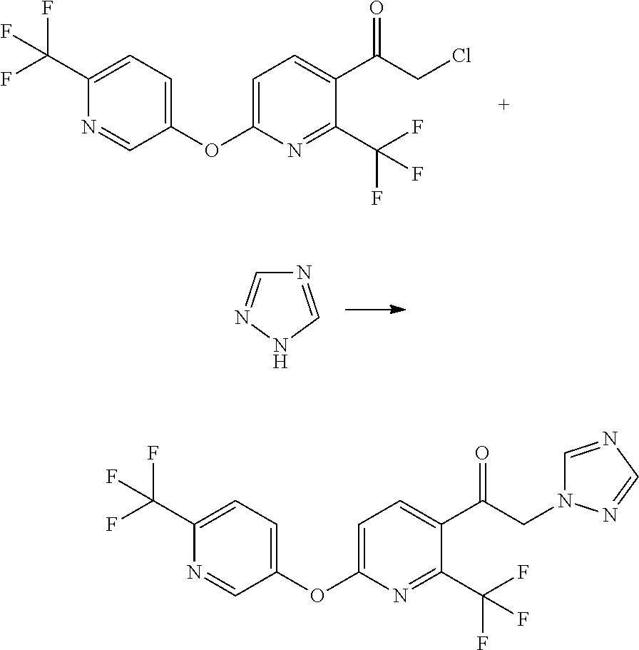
C1(C(F)(F)F)=CC=C(OC2=CC=C(C(CCl)=O)C(C(F)(F)F)=N2)C=N1.C1=NNC=N1.C1(C(F)(F)F)=CC=C(OC2=CC=C(C(CN3C=NC=N3)=O)C(C(F)(F)F)=N2)C=N1
